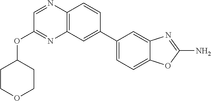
C1(C2=CC3=C(C=C2)N=CC(OC2CCOCC2)=N3)=CC=C2C(=C1)N=C(N)O2
